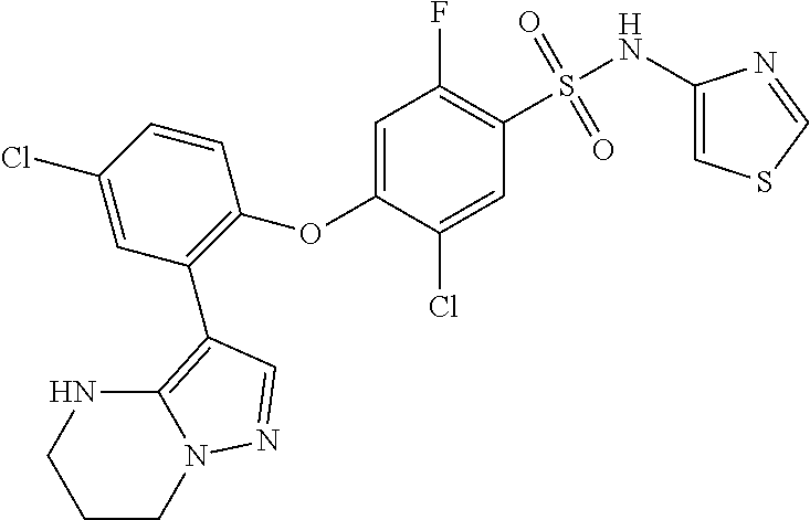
C12=C(C3=C(OC4=CC(F)=C(S(NC5=CSC=N5)(=O)=O)C=C4Cl)C=CC(Cl)=C3)C=NN1CCCN2
